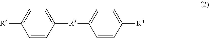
C1=CC([R4])=CC=C1[R3]C1=CC=C([R4])C=C1
